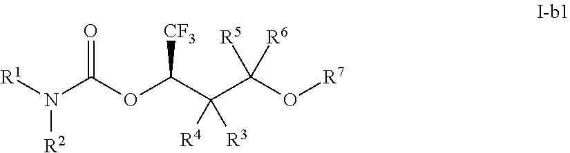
[R1]N(C(OC(C(C(O[R7])([R5])[R6])([R3])[R4])[CF3])=O)[R2]
